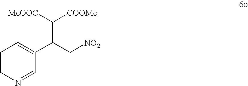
C1=CN=CC(C(C[NO2])C([MeOOC])[COOMe])=C1
